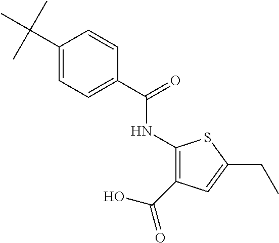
C1(C(C)(C)C)=CC=C(C(=O)NC2=C(C(O)=O)C=C(CC)S2)C=C1
